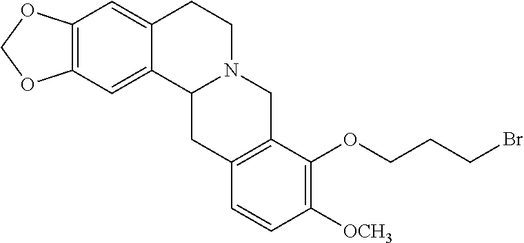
C12=C(C=C3C(=C1)CCN1C3CC3=C(C1)C(OCCCBr)=C([OCH3])C=C3)OCO2
